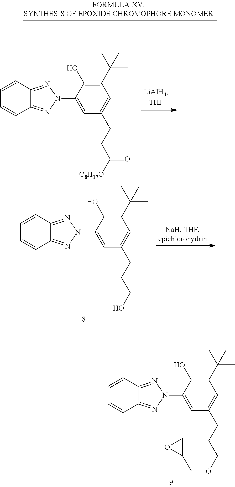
C1=CC2=NN(C3=CC(CCCO)=CC(C(C)(C)C)=C3O)N=C2C=C1.C1=CC2=NN(C3=CC(CCCOCC4CO4)=CC(C(C)(C)C)=C3O)N=C2C=C1.C1=CC2=NN(C3=CC(CCC([C8H17O])=O)=CC(C(C)(C)C)=C3O)N=C2C=C1
